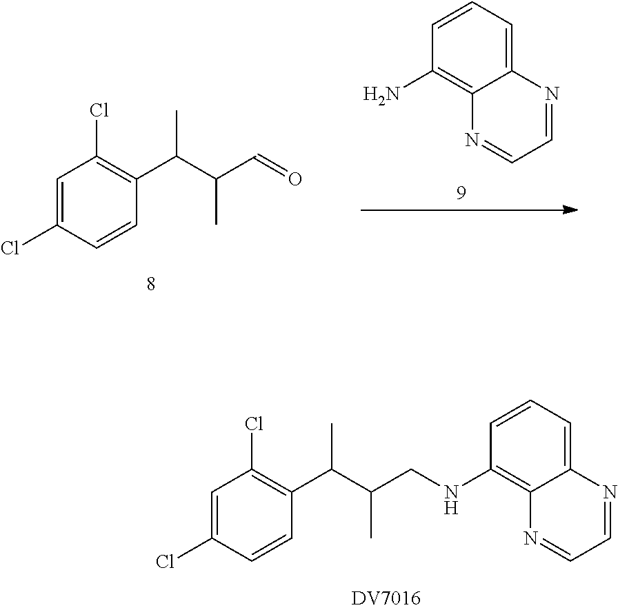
C12=CC=CC(N)=C1N=CC=N2.C1=C(Cl)C=CC(C(C(C=O)C)C)=C1Cl.C(CNC1=C2C(=CC=C1)N=CC=N2)(C(C1=C(Cl)C=C(Cl)C=C1)C)C
